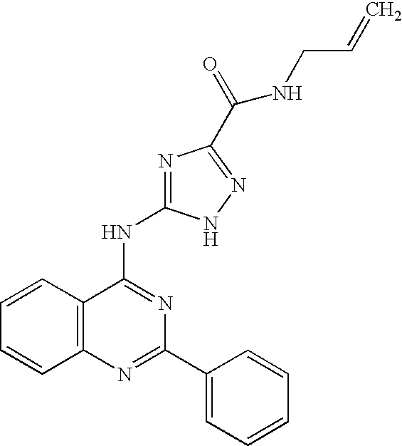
C12=C(N=C(C3=CC=CC=C3)N=C1NC1=NC(C(=O)NCC=C)=NN1)C=CC=C2
